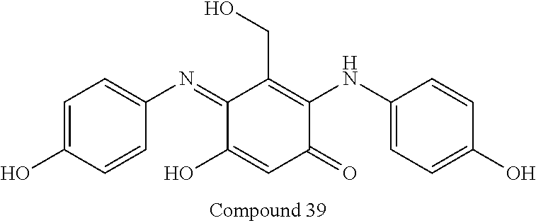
C1=C(O)C=CC(N=C2C(O)=CC(=O)C(NC3=CC=C(O)C=C3)=C2CO)=C1
